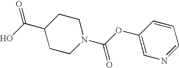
C1CN(C(OC2=CN=CC=C2)=O)CCC1C(O)=O
